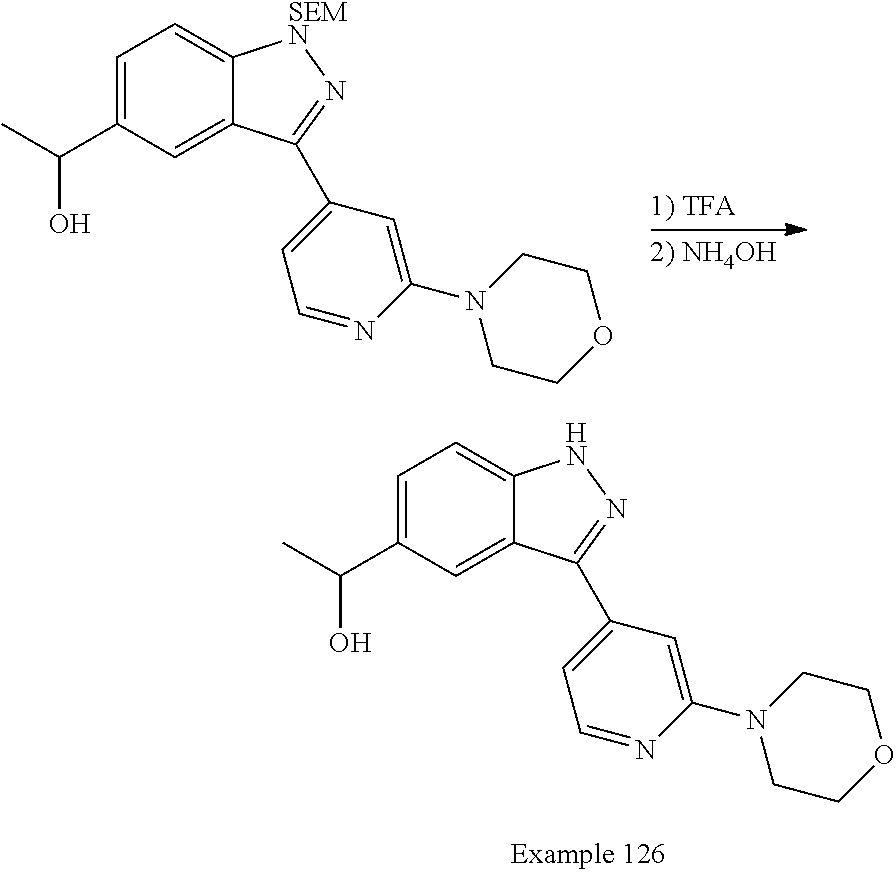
C1=C(C(O)C)C=C2C(=C1)[SEMN]N=C2C1=CC=NC(N2CCOCC2)=C1.[1) TFA].C1=C(C(O)C)C=C2C(=C1)NN=C2C1=CC=NC(N2CCOCC2)=C1
